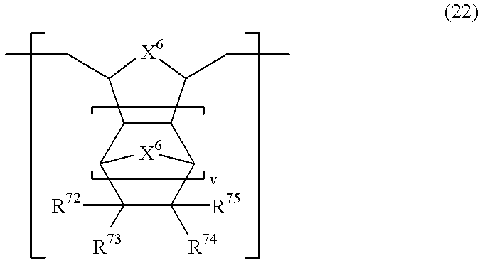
C12C([R73])([R72])C([R74])([R75])C(C3C1C(CC)[X6]C3CC)[X6]2
